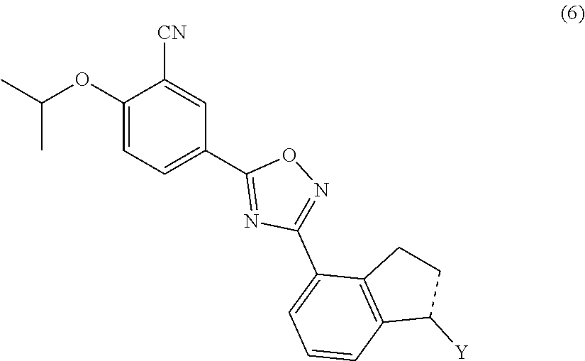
C1(OC(C)C)=CC=C(C2=NC(C3=CC=CC4=C3CCC4[Y])=NO2)C=C1[CN]
